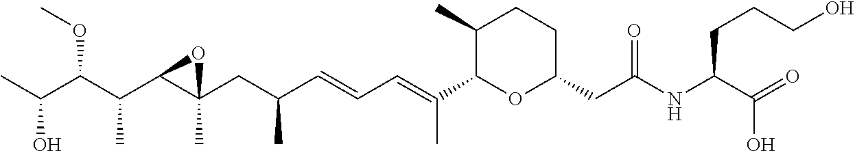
CC(C(C(C1C(CC(C=CC=C(C2OC(CC(=O)NC(C(=O)O)CCCO)CCC2C)C)C)(C)O1)C)OC)O
